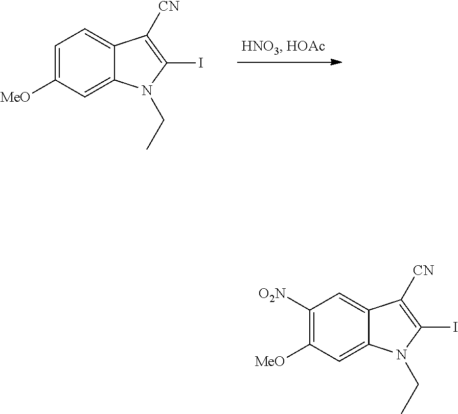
C1=C([MeO])C=C2C(=C1)C([CN])=C(I)N2CC.C1([O2N])=C([MeO])C=C2C(=C1)C([CN])=C(I)N2CC
